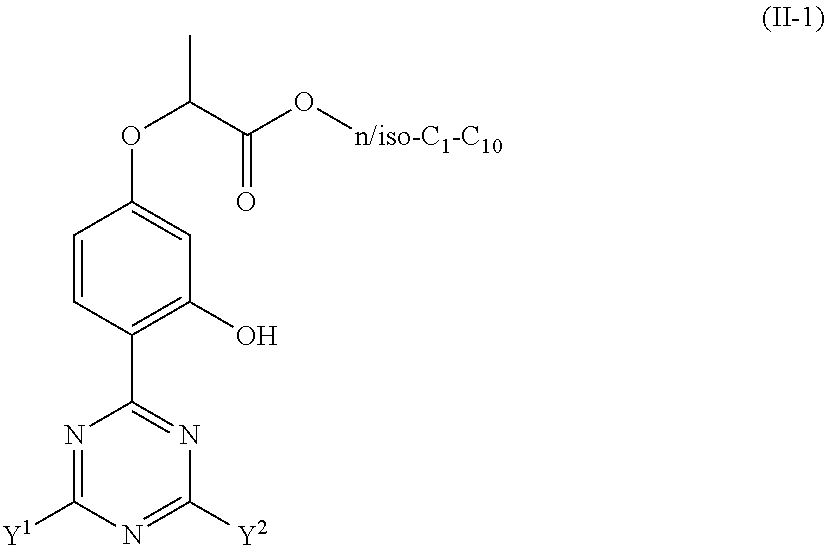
N1=C([Y1])N=C([Y2])N=C1C1=C(O)C=C(OC(C)C(=O)O[n/iso-C1-C10])C=C1
